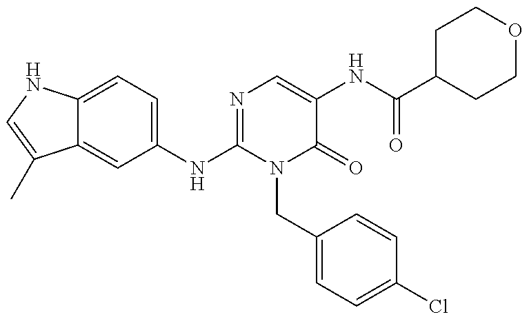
C12=CC=C(NC3=NC=C(NC(C4CCOCC4)=O)C(=O)N3CC3=CC=C(Cl)C=C3)C=C1C(C)=CN2
